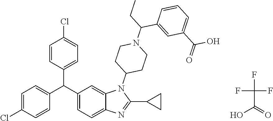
C1=C(Cl)C=CC(C(C2=CC=C(Cl)C=C2)C2=CC=C3C(=C2)N(C2CCN(C(C4=CC(C(O)=O)=CC=C4)CC)CC2)C(C2CC2)=N3)=C1.FC(C(O)=O)(F)F
